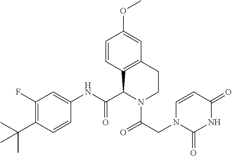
C1(F)=C(C(C)(C)C)C=CC(NC(C2N(C(=O)CN3C=CC(=O)NC3=O)CCC3=C2C=CC(OC)=C3)=O)=C1
